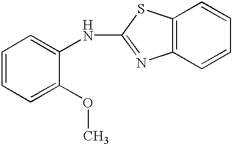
C1=CC=C(OC)C(NC2=NC3=C(S2)C=CC=C3)=C1
